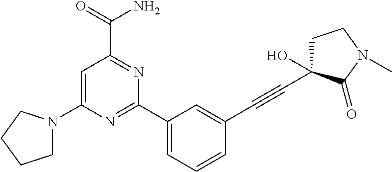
C1(C2=CC=CC(C#CC3(O)CCN(C)C3=O)=C2)=NC(N2CCCC2)=CC(C(=O)N)=N1
